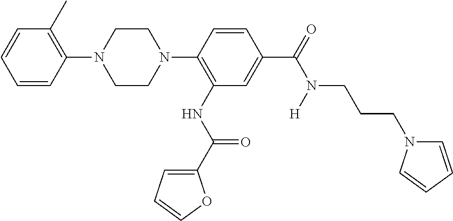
C1=CC(N2CCN(C3=C(NC(=O)C4=CC=CO4)C=C(C(N(CCCN4C=CC=C4)[H])=O)C=C3)CC2)=C(C)C=C1
